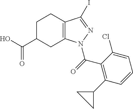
C12=C(C(I)=NN1C(=O)C1=C(C3CC3)C=CC=C1Cl)CCC(C(O)=O)C2
